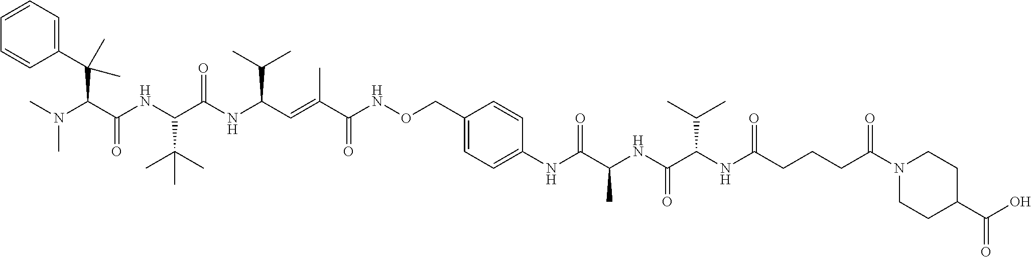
C1=CC=C(C(C(C(NC(C(NC(C=C(C(NOCC2=CC=C(NC(=O)C(NC(C(NC(CCCC(N3CCC(C(O)=O)CC3)=O)=O)C(C)C)=O)C)C=C2)=O)C)C(C)C)=O)C(C)(C)C)=O)N(C)C)(C)C)C=C1
